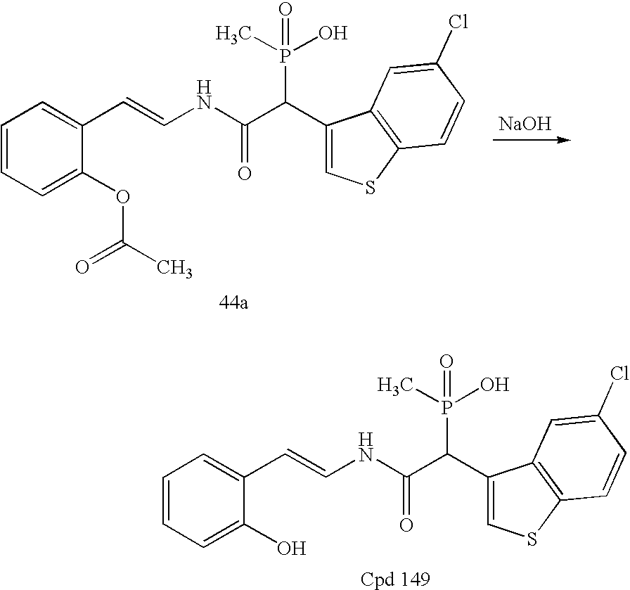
C1=CC=C(O)C(C=CNC(C(C2=CSC3=C2C=C(Cl)C=C3)P(C)(O)=O)=O)=C1.[NaOH].C1=CC=C(OC(C)=O)C(C=CNC(C(C2=CSC3=C2C=C(Cl)C=C3)P(C)(O)=O)=O)=C1
